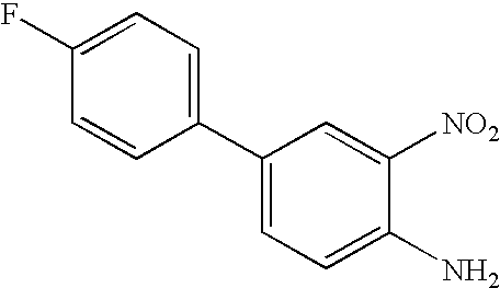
C1(C2=CC=C(N)C([NO2])=C2)=CC=C(F)C=C1
